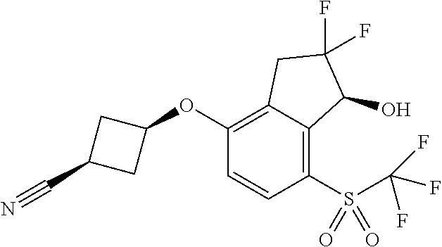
O(C1=C2C(=C(S(C(F)(F)F)(=O)=O)C=C1)C(O)C(F)(F)C2)C1CC(C#N)C1
